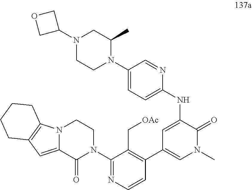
C1(NC2=CC(C3=C(C[OAc])C(N4CCN5C(=CC6=C5CCCC6)C4=O)=NC=C3)=CN(C)C2=O)=CC=C(N2C(C)CN(C3COC3)CC2)C=N1
